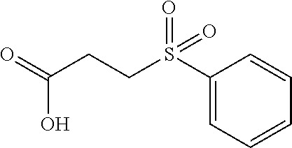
C1(S(CCC(O)=O)(=O)=O)=CC=CC=C1
